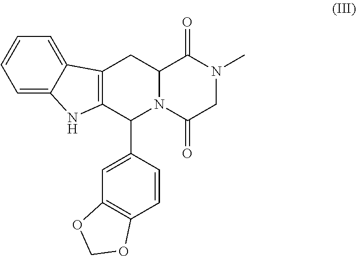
C12N(C(=O)CN(C)C1=O)C(C1=CC3=C(C=C1)OCO3)C1=C(C2)C2=CC=CC=C2N1
